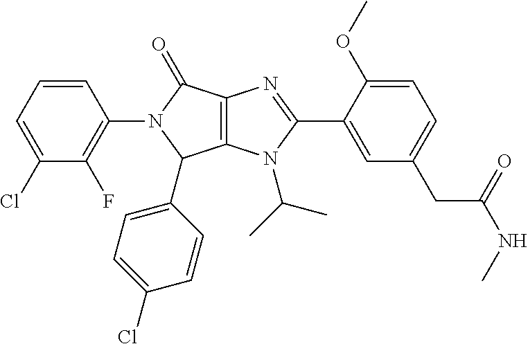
C12=C(N(C(C)C)C(C3=CC(CC(NC)=O)=CC=C3OC)=N1)C(C1=CC=C(Cl)C=C1)N(C1=C(F)C(Cl)=CC=C1)C2=O
